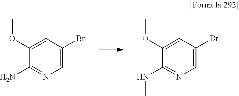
C1(N)=NC=C(Br)C=C1OC.C1(NC)=NC=C(Br)C=C1OC
